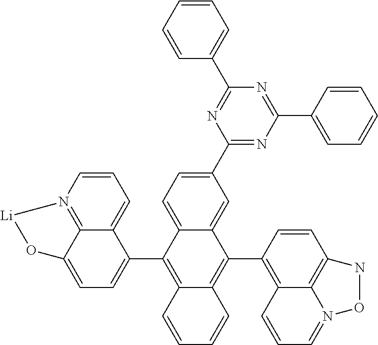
C1=CN2=C3C(=C1)C(C1=C4C(=C(C5=C6C7=C(C=C5)NON7=CC=C6)C5=CC(C6=NC(C7=CC=CC=C7)=NC(C7=CC=CC=C7)=N6)=CC=C15)C=CC=C4)=CC=C3O[Li]2
